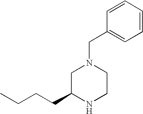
C1=CC(CN2CC(CCCC)NCC2)=CC=C1
